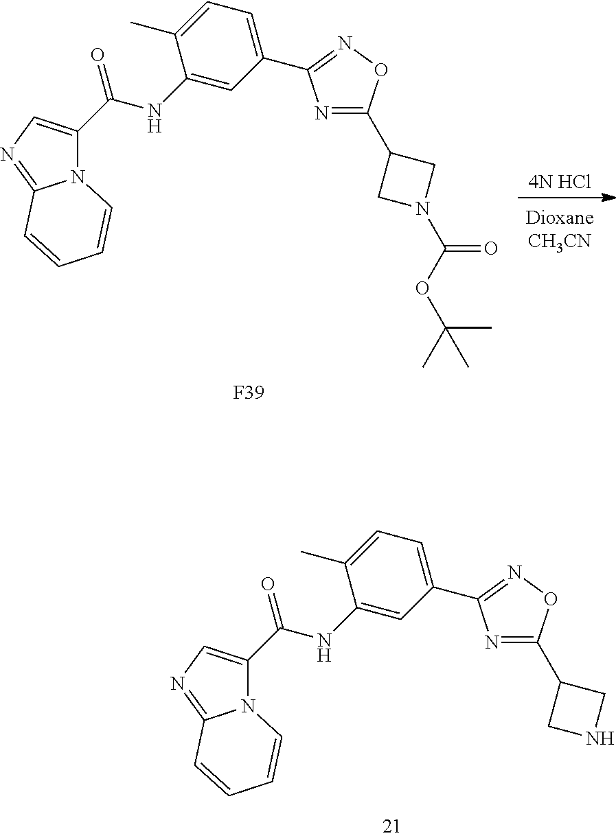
N12C(C(NC3=CC(C4=NOC(C5CNC5)=N4)=CC=C3C)=O)=CN=C1C=CC=C2.[4N HCl].N12C(C(NC3=CC(C4=NOC(C5CN(C(OC(C)(C)C)=O)C5)=N4)=CC=C3C)=O)=CN=C1C=CC=C2.[F39]
